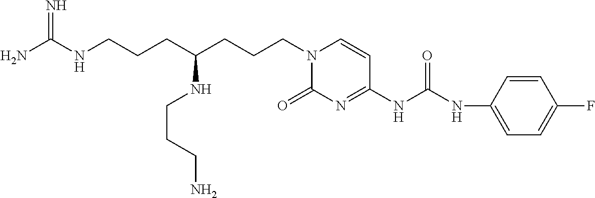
N1(CCCC(NCCCN)CCCNC(N)=N)C(=O)N=C(NC(NC2=CC=C(F)C=C2)=O)C=C1
